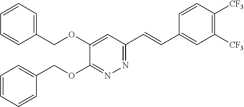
C1(OCC2=CC=CC=C2)=CC(C=CC2=CC([CF3])=C([CF3])C=C2)=NN=C1OCC1=CC=CC=C1
